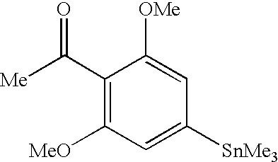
C1(C([Me])=O)=C([MeO])C=C([SnMe3])C=C1[OMe]
